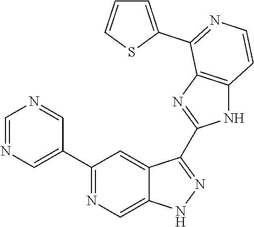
C1=NC=C(C2=NC=C3C(=C2)C(C2=NC4=C(N2)C=CN=C4C2=CC=CS2)=NN3)C=N1
